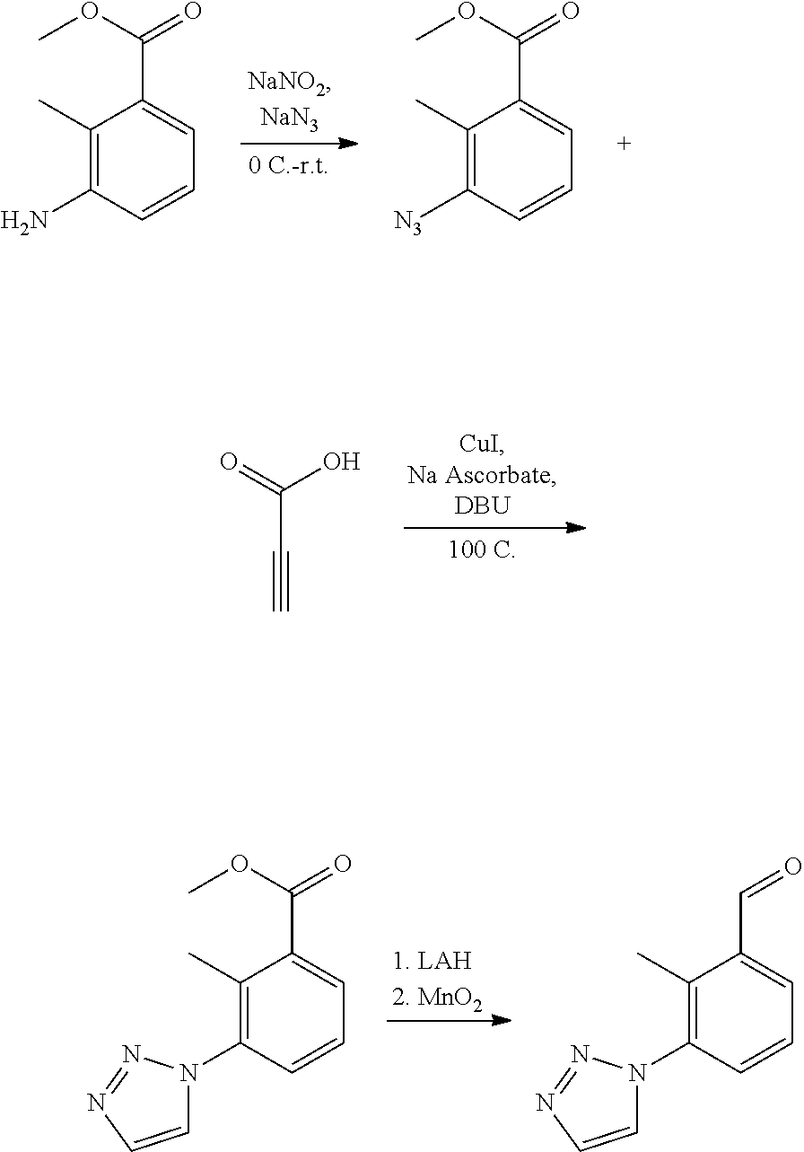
[1. LAH2. MnO2].C1(C)=C(N2C=CN=N2)C=CC=C1C(OC)=O.C1(C)=C(N2C=CN=N2)C=CC=C1C=O.C1(C)=C([N3])C=CC=C1C(OC)=O.C1(C)=C(N)C=CC=C1C(OC)=O.O=C(O)C#C
